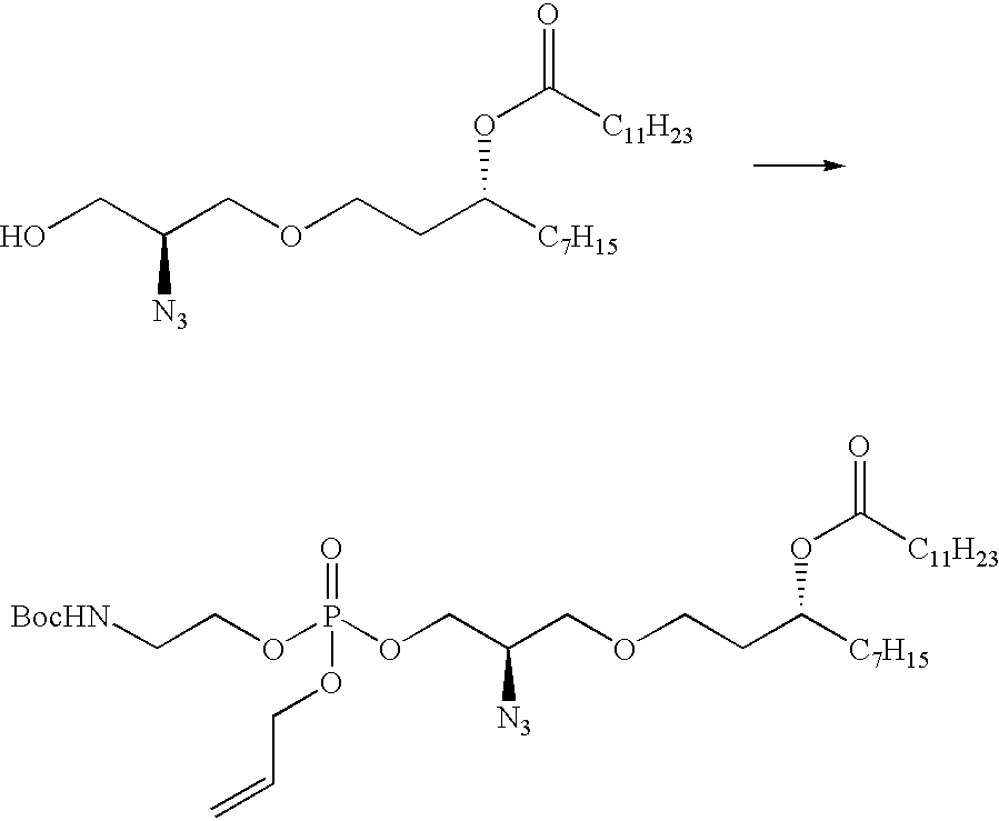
C(COCCC([C7H15])OC(=O)[C11H23])(COP(OCC[BocHN])(=O)OCC=C)[N3].C(COCCC([C7H15])OC(=O)[C11H23])(CO)[N3]
